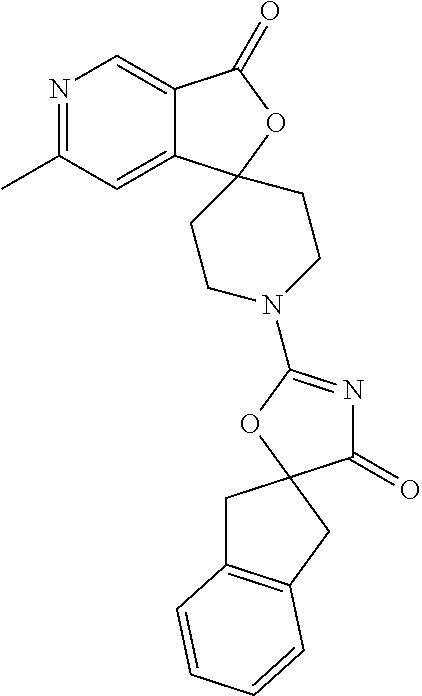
N1=C(C)C=C2C(=C1)C(=O)OC21CCN(C2=NC(=O)C3(O2)CC2=C(C3)C=CC=C2)CC1
